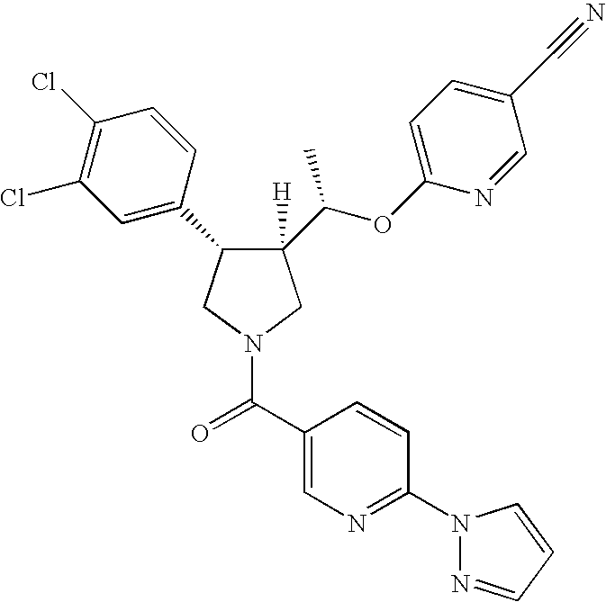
C1(C(OC2=CC=C(C#N)C=N2)C)([H])C(C2=CC(Cl)=C(Cl)C=C2)CN(C(C2=CN=C(N3N=CC=C3)C=C2)=O)C1
